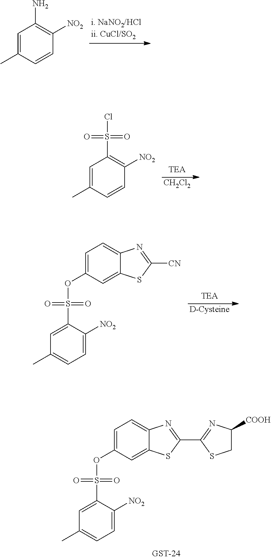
[D-Cysteine].C1=C(S(=O)(=O)OC2=CC=C3C(=C2)SC([CN])=N3)C([NO2])=CC=C1C.C1=C(C)C=CC([NO2])=C1N.[CH2Cl2].C1=C(C)C=CC([NO2])=C1S(=O)(=O)Cl.C1=C(S(=O)(=O)OC2=CC=C3C(=C2)SC(C2=NC([COOH])CS2)=N3)C([NO2])=CC=C1C
